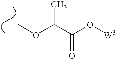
COC(C(O[W3])=O)C
